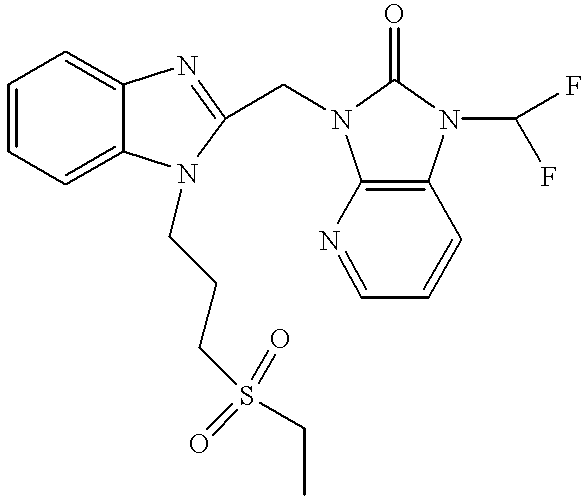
C1=CC=C2C(=C1)N=C(CN1C3=C(C=CC=N3)N(C(F)F)C1=O)N2CCCS(CC)(=O)=O
